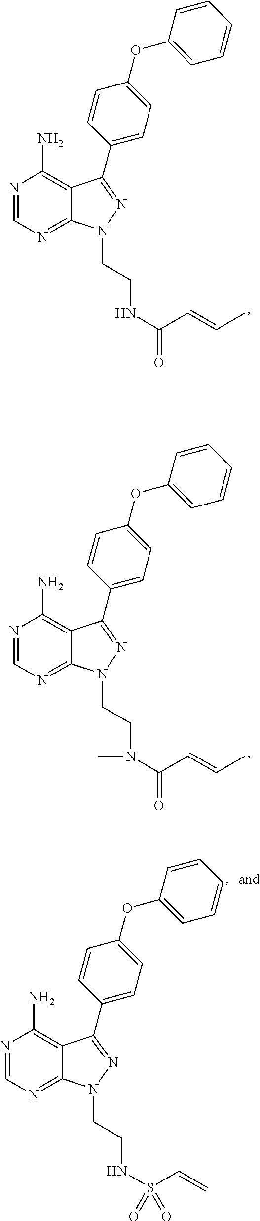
N1=CN=C2C(=C1N)C(C1=CC=C(OC3=CC=CC=C3)C=C1)=NN2CCNC(C=CC)=O.N1=CN=C2C(=C1N)C(C1=CC=C(OC3=CC=CC=C3)C=C1)=NN2CCN(C(C=CC)=O)C.N1=CN=C2C(=C1N)C(C1=CC=C(OC3=CC=CC=C3)C=C1)=NN2CCNS(C=C)(=O)=O
